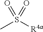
O=S([R4a])(C)=O
